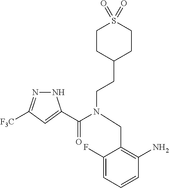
N1N=C([F3C])C=C1C(N(CC1=C(N)C=CC=C1F)CCC1CCS(=O)(=O)CC1)=O
